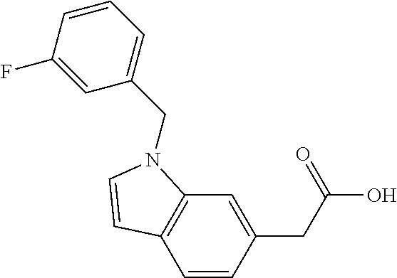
C1=CC(CC(O)=O)=CC2=C1C=CN2CC1=CC=CC(F)=C1
